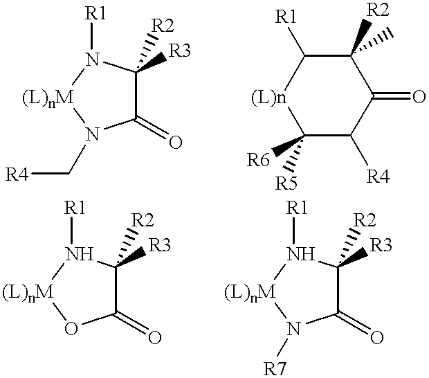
C1(=O)C([R2])([R3])N([R1])[(L)nM]N1C[R4].C1([R6])([R5])C([R4])C(=O)C([R2])(C)C([R1])[(L)n]1.C1(=O)C([R2])([R3])N([R1])[(L)nM]O1.C1(=O)C([R2])([R3])N([R1])[(L)nM]N1[R7]
